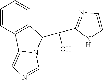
C1=CC2=C(C=C1)C(C(C1=NC=CN1)(C)O)N1C2=CN=C1
